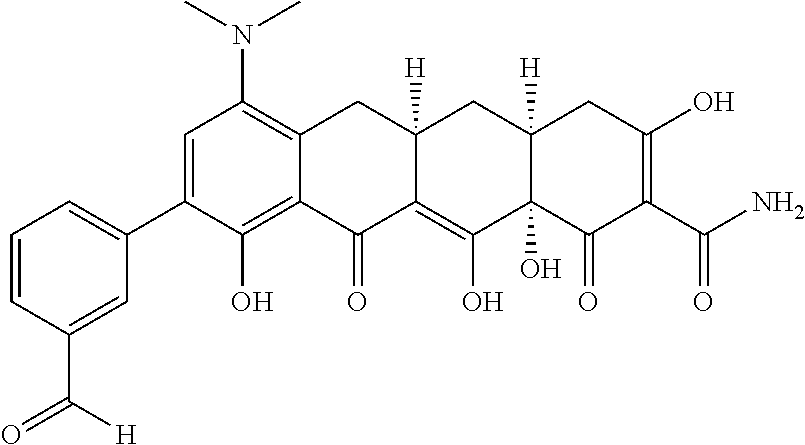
C1=C(C2=CC=CC(C([H])=O)=C2)C(O)=C2C(=C1N(C)C)CC1([H])C(=C(O)C3(O)C([H])(C1)CC(O)=C(C(N)=O)C3=O)C2=O
